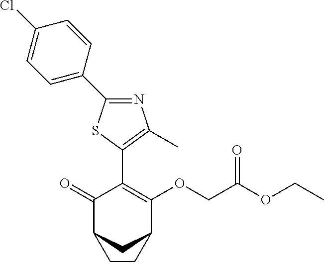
N1=C(C2=CC=C(Cl)C=C2)SC(C2=C(OCC(OCC)=O)C3CC(C2=O)CC3)=C1C
